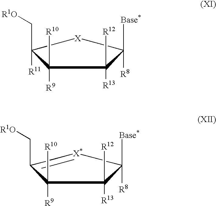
C1([R8])([Base*])[X]C([R11])(C[R1O])C([R9])([R10])C1([R13])[R12].C1([R8])([Base*])[X*]=C(C[R1O])C([R9])([R10])C1([R13])[R12]
